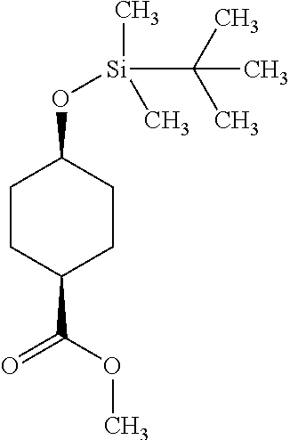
C1CC(C(OC)=O)CCC1O[Si](C(C)(C)C)(C)C
